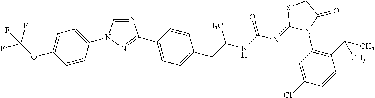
C1=NC(C2=CC=C(CC(C)NC(N=C3SCC(=O)N3C3=C(C(C)C)C=CC(Cl)=C3)=O)C=C2)=NN1C1=CC=C(OC(F)(F)F)C=C1
